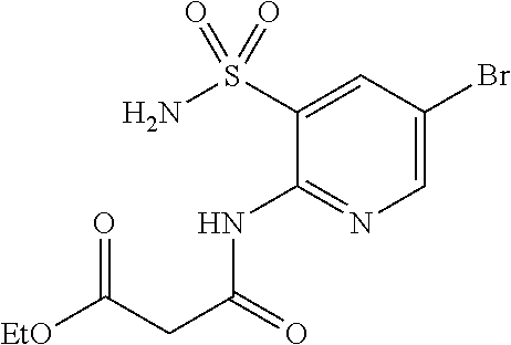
[EtO]C(CC(=O)NC1=NC=C(Br)C=C1S(N)(=O)=O)=O
